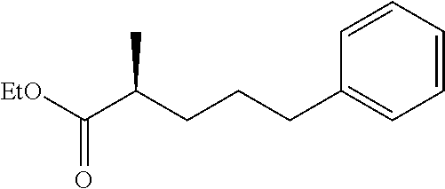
C1=CC=CC(CCCC(C([EtO])=O)C)=C1
